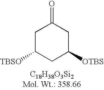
C1C([TBSO])CC([OTBS])CC1=O
